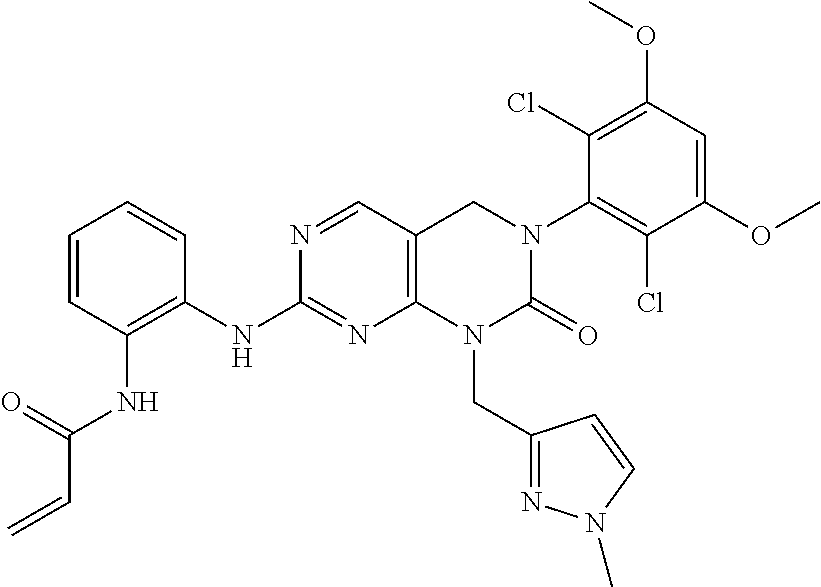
N(C1=NC2=C(C=N1)CN(C1=C(Cl)C(OC)=CC(OC)=C1Cl)C(=O)N2CC1=NN(C)C=C1)C1=C(NC(C=C)=O)C=CC=C1
